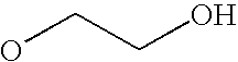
C(CO)O
